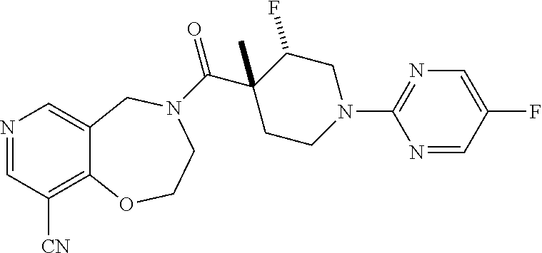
N1=CC([CN])=C2C(=C1)CN(C(C1(C)CCN(C3=NC=C(F)C=N3)CC1F)=O)CCO2
